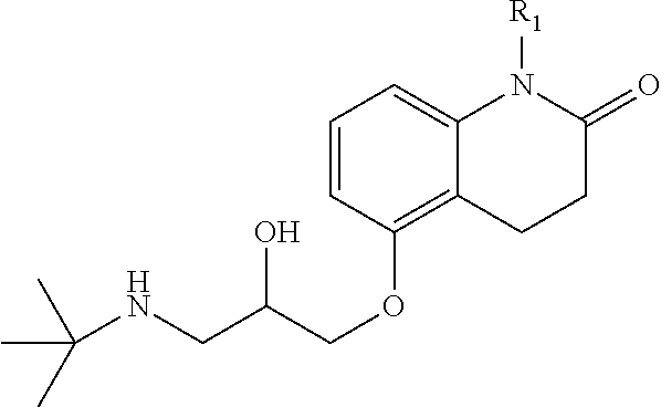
C(NCC(COC1=C2C(=CC=C1)N([R1])C(=O)CC2)O)(C)(C)C
